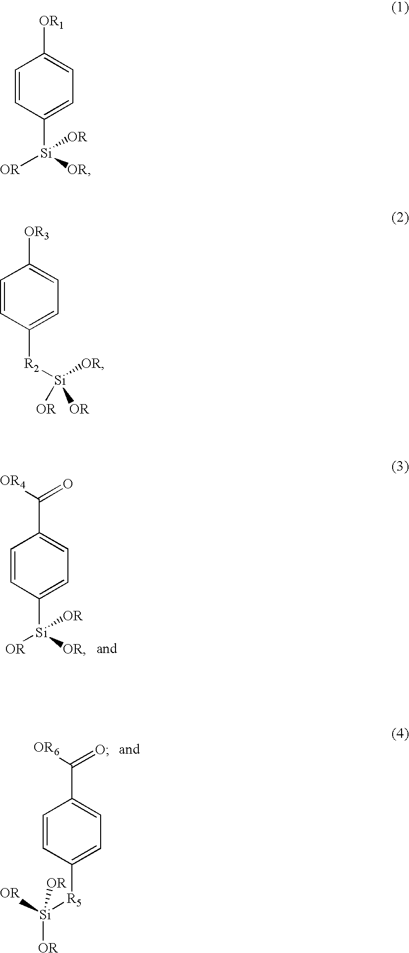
C1=CC([Si]([OR])([OR])[OR])=CC=C1C([OR4])=O.C1=CC([R5][Si]([OR])([OR])[OR])=CC=C1C(=O)[OR6].C1=CC([Si]([OR])([OR])[OR])=CC=C1[OR1].C1=CC([R2][Si]([OR])([OR])[OR])=CC=C1[OR3]
